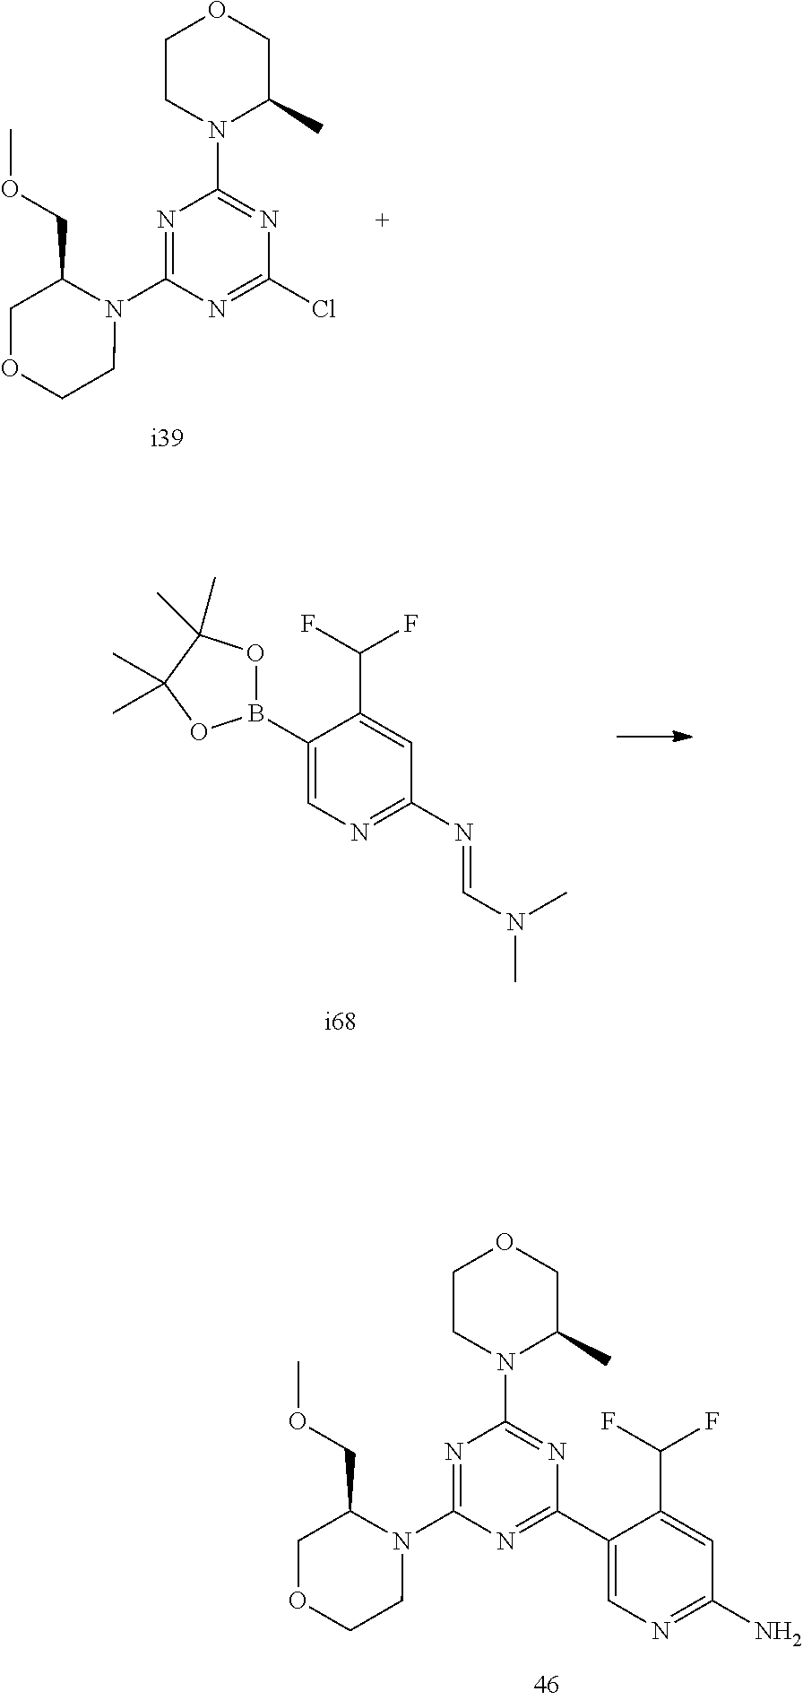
N1=C(N=CN(C)C)C=C(C(F)F)C(B2OC(C)(C)C(C)(C)O2)=C1.N1(C2=NC(N3C(C)COCC3)=NC(Cl)=N2)C(COC)COCC1.C1(C2=NC(N3C(COC)COCC3)=NC(N3C(C)COCC3)=N2)=CN=C(N)C=C1C(F)F
